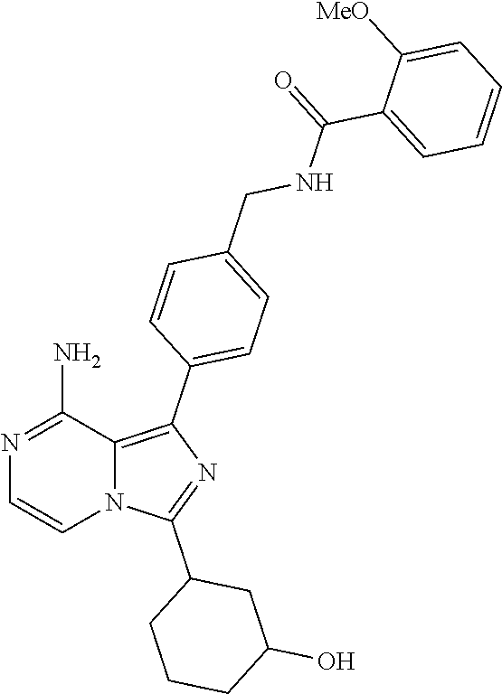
N12C(=C(C3=CC=C(CNC(C4=CC=CC=C4[MeO])=O)C=C3)N=C1C1CCCC(O)C1)C(N)=NC=C2
